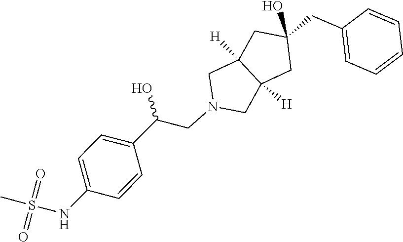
C1=CC=CC=C1CC1(O)CC2([H])C([H])(CN(CC(C3=CC=C(NS(C)(=O)=O)C=C3)O)C2)C1
